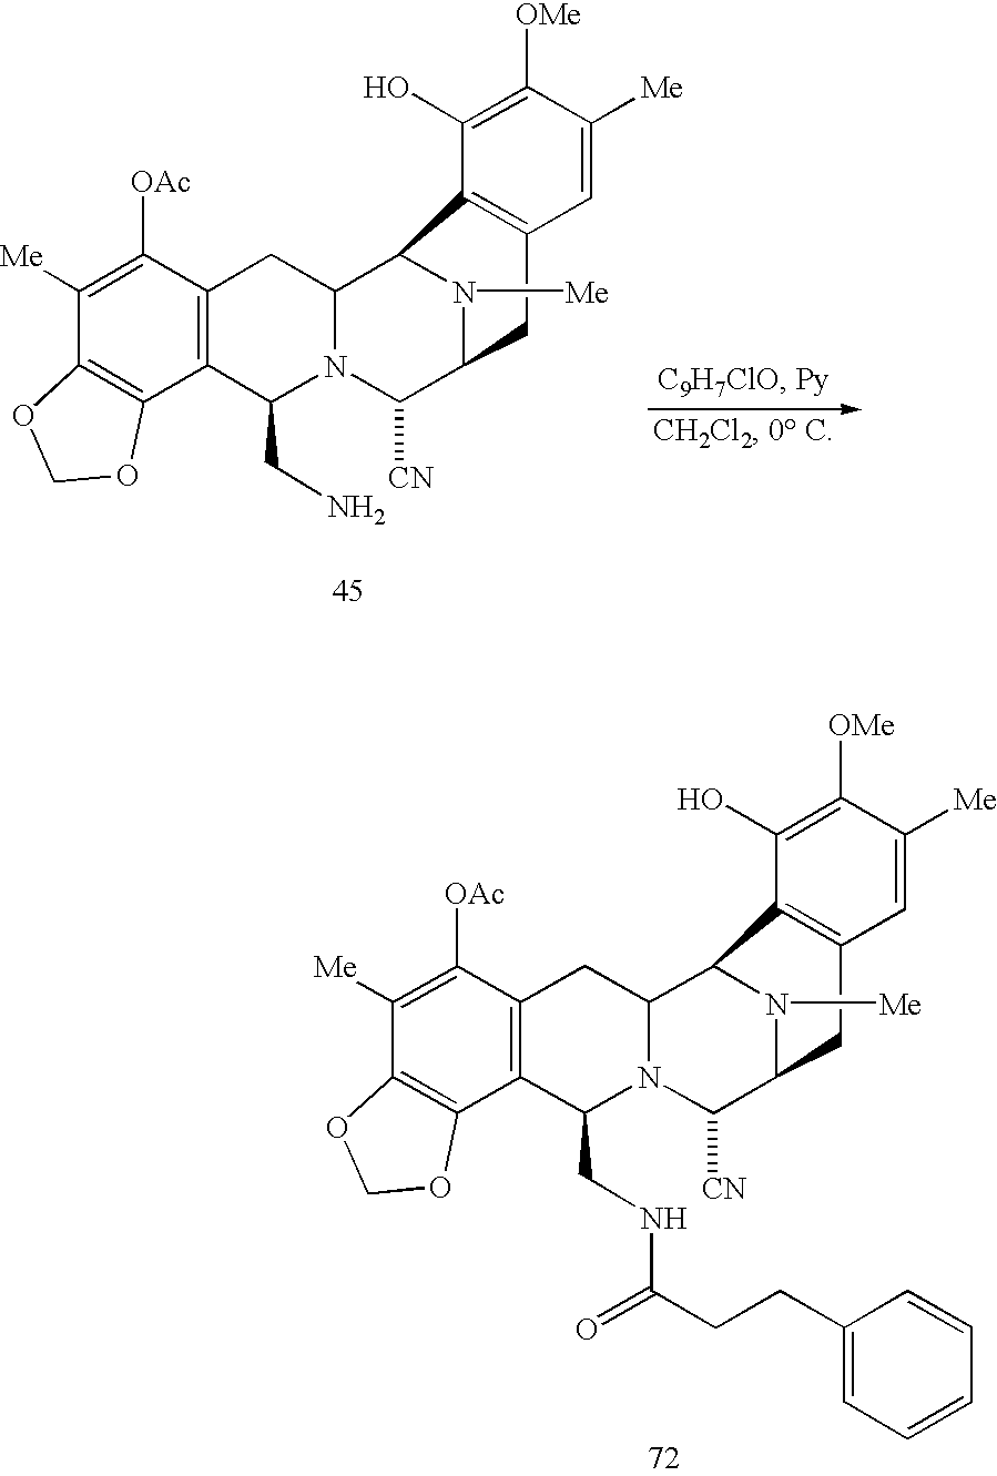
C1([Me])=C([OAc])C2=C(C3=C1OCO3)C(CNC(=O)CCC1=CC=CC=C1)N1C(C3N([Me])C(C1[CN])CC1=C3C(O)=C([OMe])C([Me])=C1)C2.C1([Me])=C([OAc])C2=C(C3=C1OCO3)C(CN)N1C(C3N([Me])C(C1[CN])CC1=C3C(O)=C([OMe])C([Me])=C1)C2
